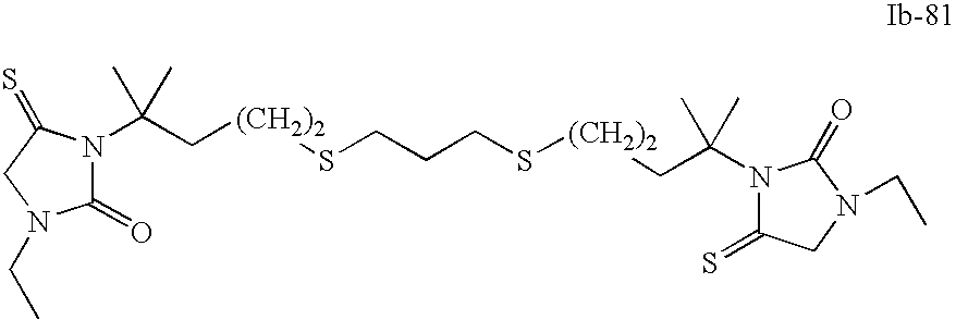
C1(=S)CN(CC)C(=O)N1C(C[(CH2)2]SCCCS[(CH2)2]CC(N1C(=O)N(CC)CC1=S)(C)C)(C)C
